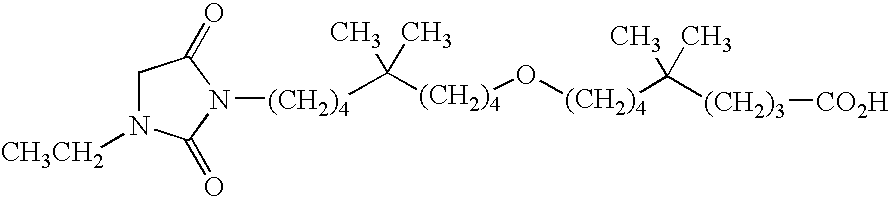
C([(CH2)4]O[(CH2)4]C([(CH2)3][CO2H])(C)C)(C)(C)[(CH2)4]N1C(=O)CN([CH3CH2])C1=O
